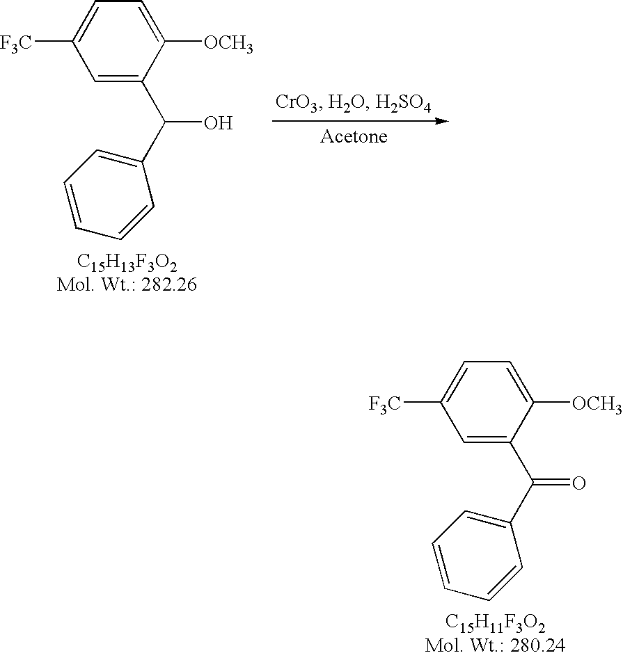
C1([F3C])=CC=C([OCH3])C(C(C2=CC=CC=C2)=O)=C1.C1([F3C])=CC=C([OCH3])C(C(C2=CC=CC=C2)O)=C1
